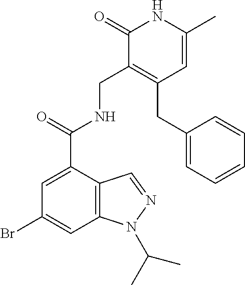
C12=C(C(C(=O)NCC3=C(CC4=CC=CC=C4)C=C(C)NC3=O)=CC(Br)=C1)C=NN2C(C)C
